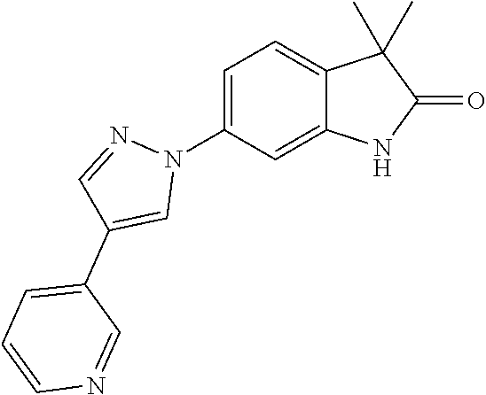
C1=C(N2N=CC(C3=CC=CN=C3)=C2)C=C2C(=C1)C(C)(C)C(=O)N2
